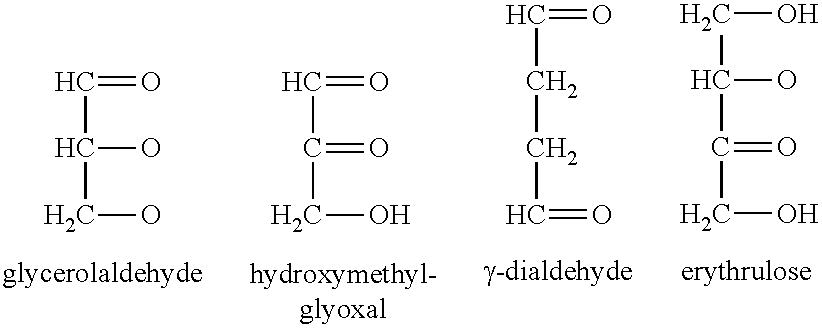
C(C(O)CO)=O.C(C(=O)CO)=O.C(CCC=O)=O.C(C(O)C(=O)CO)O
